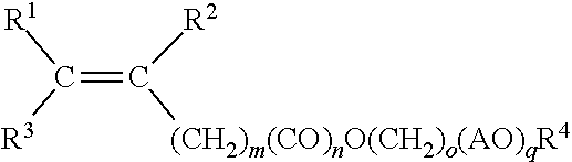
C(=C([R2])[(CH2)m(CO)nO(CH2)o(AO)qR4])([R1])[R3]
